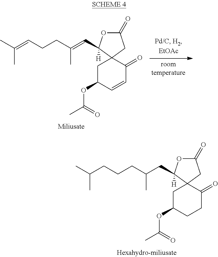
C1C(OC(C)=O)CCC(=O)C12CC(=O)OC2(CC(CCCC(C)C)C)[H].C1C(OC(C)=O)C=CC(=O)C12CC(=O)OC2(C=C(CCC=C(C)C)C)[H]
